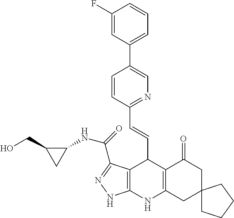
C1(F)=CC(C2=CN=C(C=CC3C4=C(NC5=C3C(=O)CC3(C5)CCCC3)NN=C4C(NC3C(CO)C3)=O)C=C2)=CC=C1
